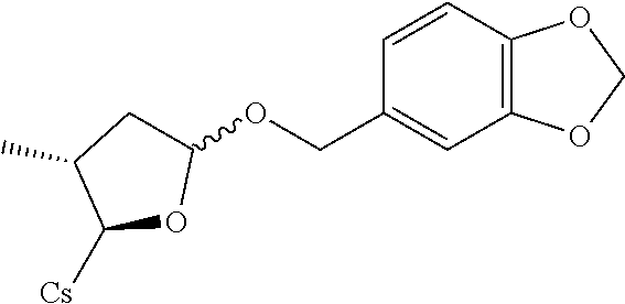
C1=CC2=C(C=C1COC1CC(C)C([Cs])O1)OCO2
